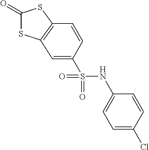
C1(=O)SC2=C(S1)C=CC(S(NC1=CC=C(Cl)C=C1)(=O)=O)=C2
